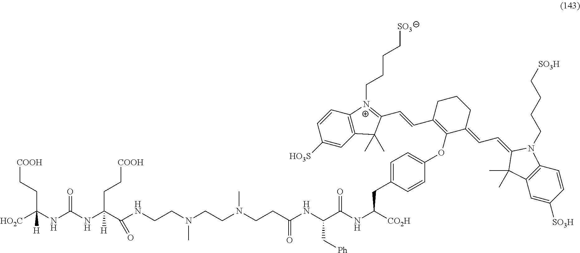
[HO2C]C(NC(NC(CC[COOH])([H])C(NCCN(CCN(CCC(NC(C(NC([CO2H])CC1=CC=C(OC2=C(C=CC3=[N+](CCCC[SO3])C4=C(C=C([HO3S])C=C4)C3(C)C)CCCC2=CC=C2N(CCCC[SO3H])C3=C(C=C([SO3H])C=C3)C2(C)C)C=C1)=O)C[Ph])=O)C)C)=O)=O)(CC[COOH])[H]
